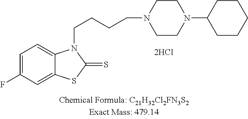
C1=C(F)C=C2C(=C1)N(CCCCN1CCN(C3CCCCC3)CC1)C(=S)S2
